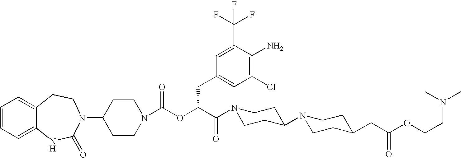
C12=CC=CC=C1NC(=O)N(C1CCN(C(OC(C(=O)N3CCC(N4CCC(CC(OCCN(C)C)=O)CC4)CC3)CC3=CC(Cl)=C(N)C(C(F)(F)F)=C3)=O)CC1)CC2
